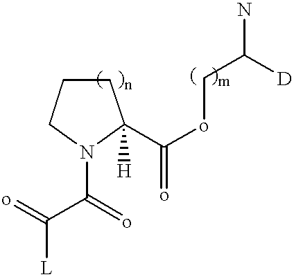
C1CCN(C(C(=o)[L])=o)C1(C(oCC(N)[D])=o)[H]
